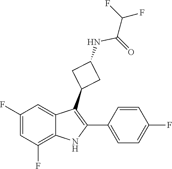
C(C(NC1CC(C2=C(C3=CC=C(F)C=C3)NC3=C(F)C=C(F)C=C23)C1)=O)(F)F
